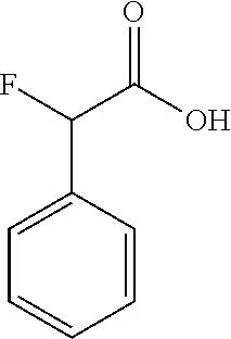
C1(C(F)C(O)=O)=CC=CC=C1
